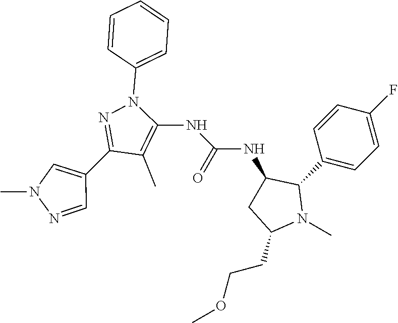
C1(C)=C(NC(=O)NC2CC(CCOC)N(C)C2C2=CC=C(F)C=C2)N(C2=CC=CC=C2)N=C1C1=CN(C)N=C1
